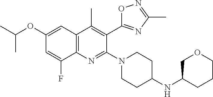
C1(OC(C)C)=CC2=C(C(F)=C1)N=C(N1CCC(NC3COCCC3)CC1)C(C1=NC(C)=NO1)=C2C
